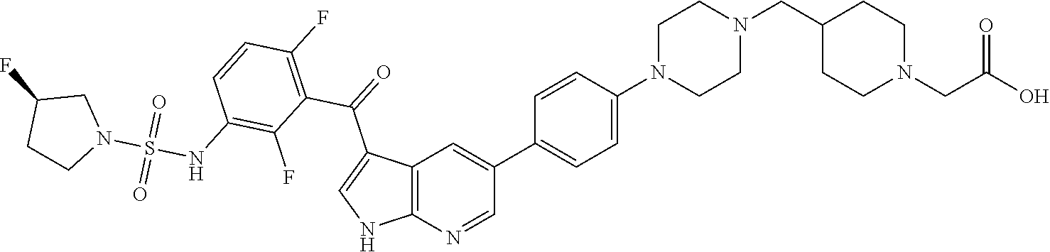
C1N(C2=CC=C(C3=CC4=C(N=C3)NC=C4C(=O)C3=C(F)C=CC(NS(N4CC(F)CC4)(=O)=O)=C3F)C=C2)CCN(CC2CCN(CC(=O)O)CC2)C1
